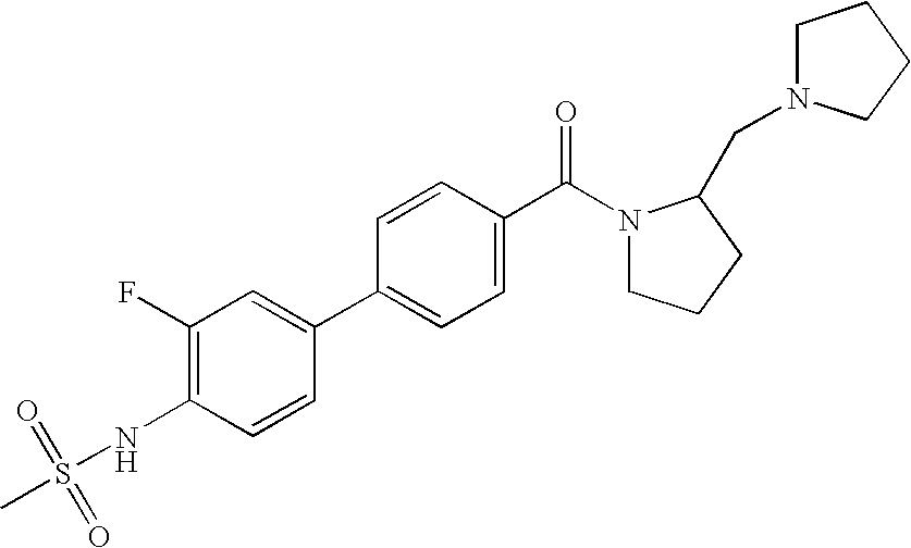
C1(NS(C)(=O)=O)=C(F)C=C(C2=CC=C(C(=O)N3CCCC3CN3CCCC3)C=C2)C=C1
